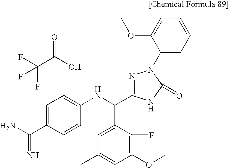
NC(C1=CC=C(NC(C2=CC(C)=CC(OC)=C2F)C2=NN(C3=CC=CC=C3OC)C(=O)N2)C=C1)=N.C(C(O)=O)(F)(F)F
